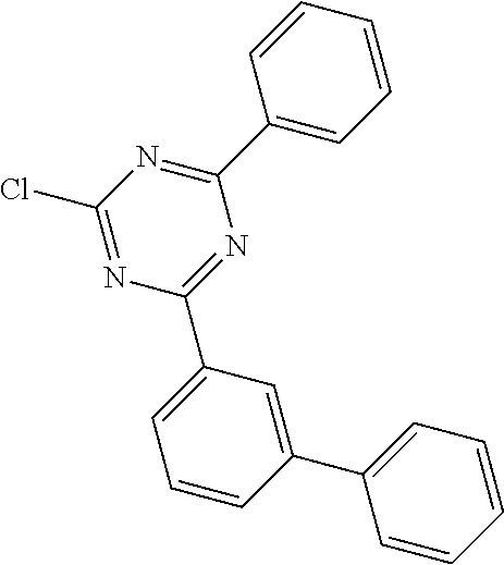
C1=CC(C2=NC(Cl)=NC(C3=CC=CC(C4=CC=CC=C4)=C3)=N2)=CC=C1
